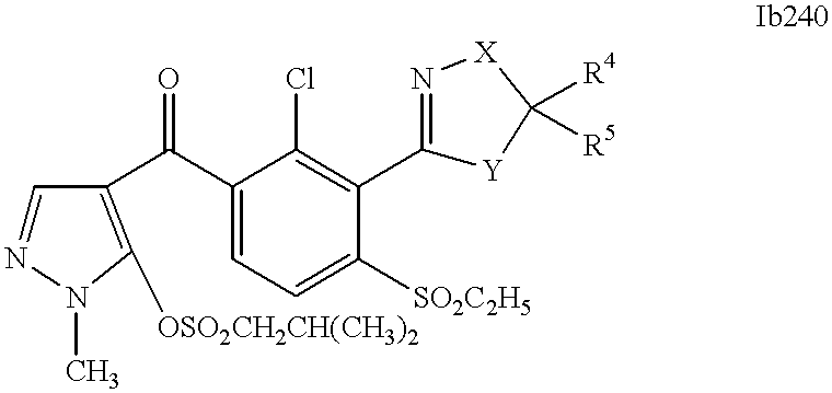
C1=NN(C)C([OSO2CH2CH(CH3)2])=C1C(C1=CC=C([SO2C2H5])C(C2=N[X]C([R4])([R5])[Y]2)=C1Cl)=O
